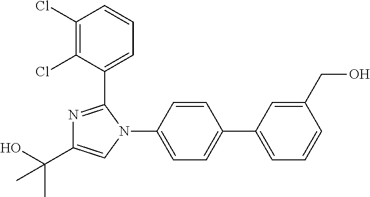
C1(N2C=C(C(O)(C)C)N=C2C2=CC=CC(Cl)=C2Cl)=CC=C(C2=CC=CC(CO)=C2)C=C1
